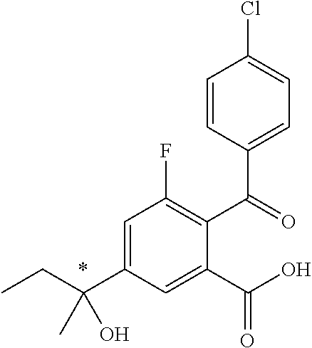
C1=CC(C(=O)C2=C(F)C=C(C(CC)(O)C)C=C2C(O)=O)=CC=C1Cl
